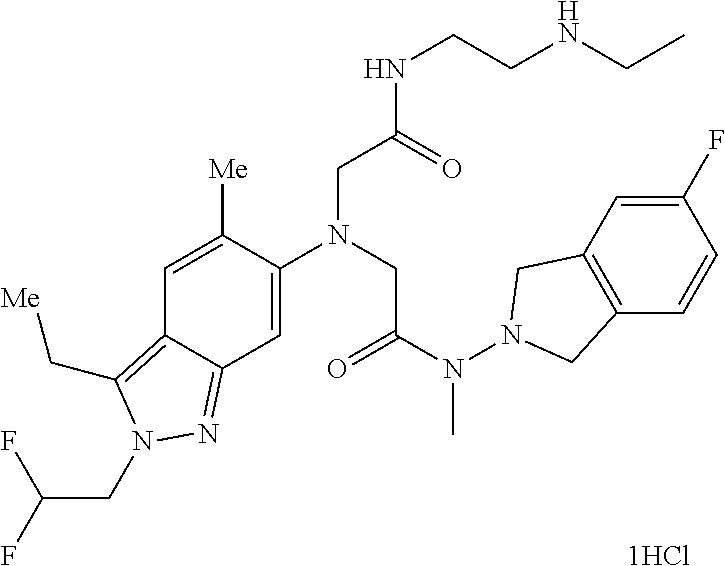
C1=C([Me])C(N(CC(N(N2CC3=C(C2)C=C(F)C=C3)C)=O)CC(NCCNCC)=O)=CC2=NN(CC(F)F)C(C[Me])=C12
